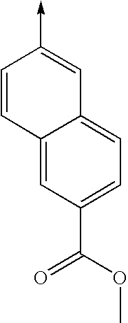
C1=CC2=CC(C(OC)=O)=CC=C2C=C1->C
